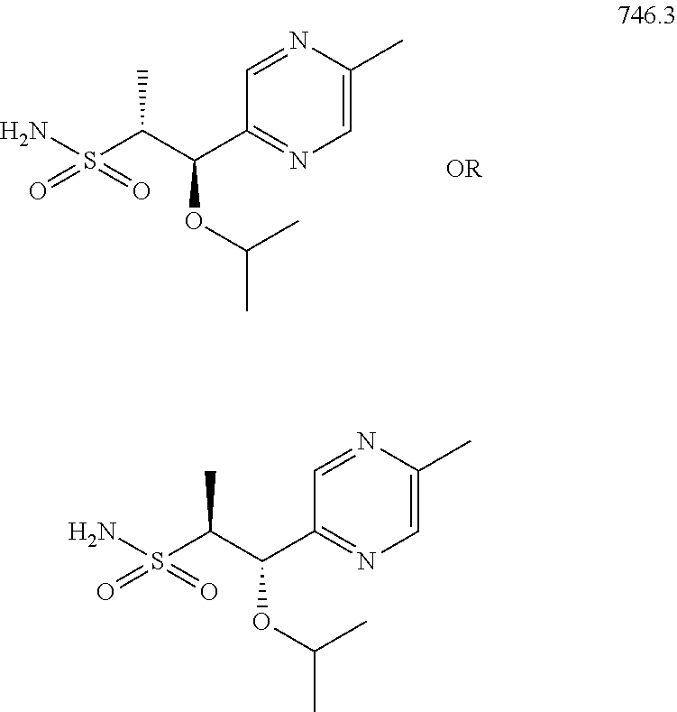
C1=NC(C)=CN=C1C(C(S(N)(=O)=O)C)OC(C)C.C1=NC(C)=CN=C1C(C(S(=O)(=O)N)C)OC(C)C
